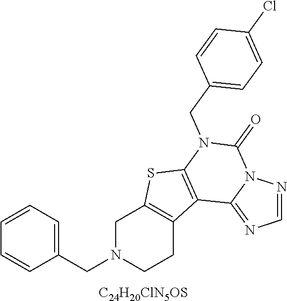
C1N(CC2=CC=CC=C2)CCC2=C1SC1=C2C2=NC=NN2C(=O)N1CC1=CC=C(Cl)C=C1.[C24H20ClN5OS]
